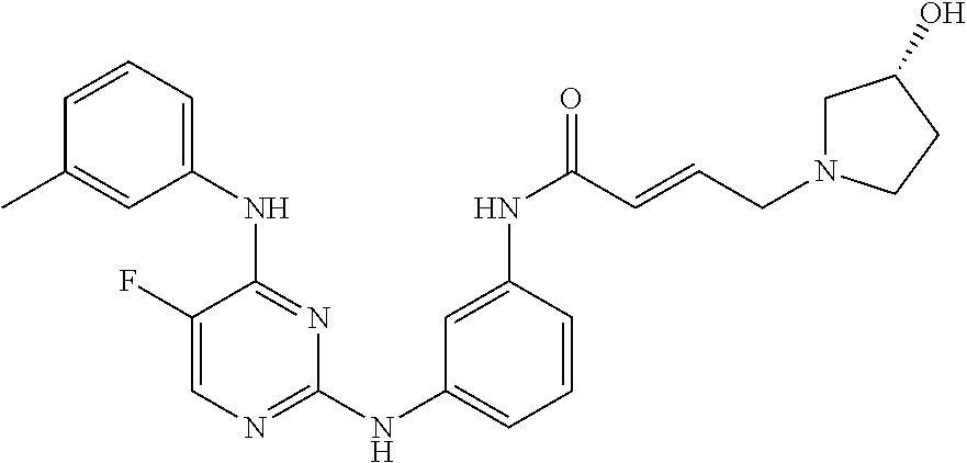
C1(F)=CN=C(NC2=CC=CC(NC(=O)C=CCN3CC(O)CC3)=C2)N=C1NC1=CC=CC(C)=C1
